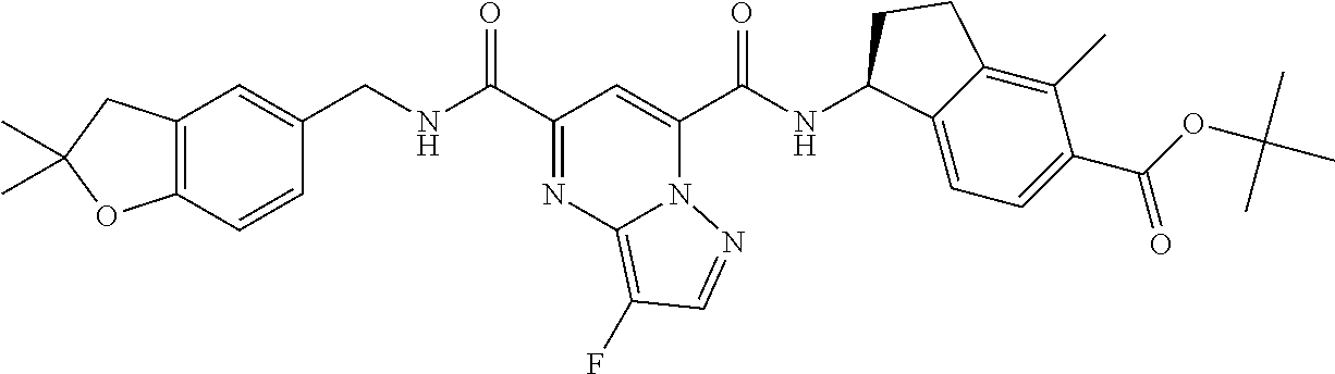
C12=C(C=CC(CNC(C3=NC4=C(F)C=NN4C(C(NC4C5=CC=C(C(OC(C)(C)C)=O)C(C)=C5CC4)=O)=C3)=O)=C1)OC(C)(C)C2
